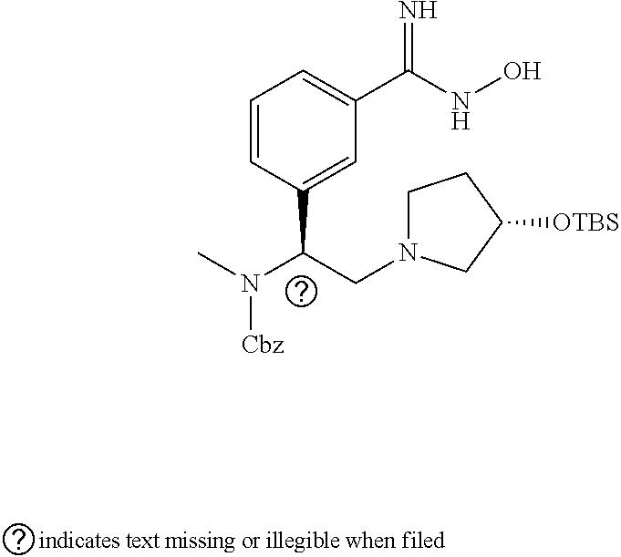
C1=CC(C(CN2CCC([OTBS])C2)N(C)[Cbz])=CC(C(NO)=N)=C1
